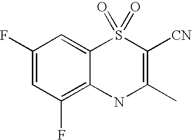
C12=C(F)C=C(F)C=C1S(=O)(=O)C([CN])=C(C)N2
